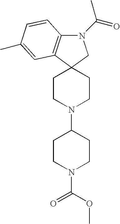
N1(C(=O)C)C2=C(C3(C1)CCN(C1CCN(C(=O)OC)CC1)CC3)C=C(C)C=C2
